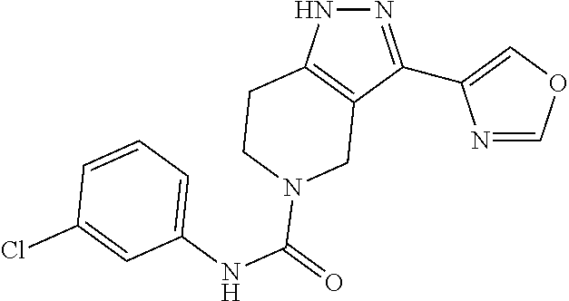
N1=COC=C1C1=NNC2=C1CN(C(NC1=CC=CC(Cl)=C1)=O)CC2
